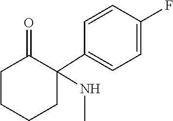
C1(C2(NC)C(=O)CCCC2)=CC=C(F)C=C1
